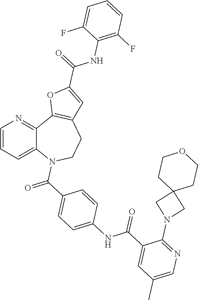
C1=CC=C2C(=N1)C1=C(CCN2C(=O)C2=CC=C(NC(C3=CC(C)=CN=C3N3CC4(C3)CCOCC4)=O)C=C2)C=C(C(=O)NC2=C(F)C=CC=C2F)O1
